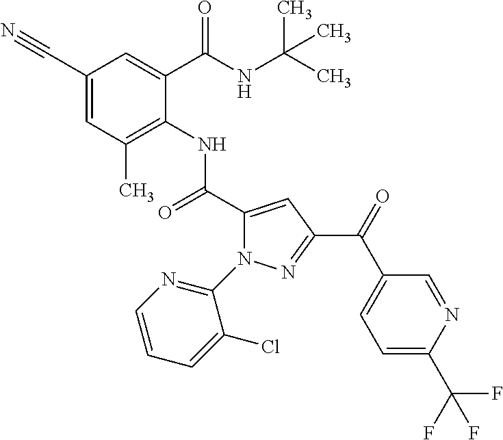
C1(C#N)=CC(C)=C(NC(C2=CC(C(=O)C3=CC=C(C(F)(F)F)N=C3)=NN2C2=NC=CC=C2Cl)=O)C(C(NC(C)(C)C)=O)=C1
